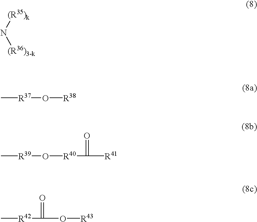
N([(R35)k])[(R36)3-k].C[R37]O[R38].C[R39]O[R40]C(=O)[R41].C[R42]C(=O)O[R43]
